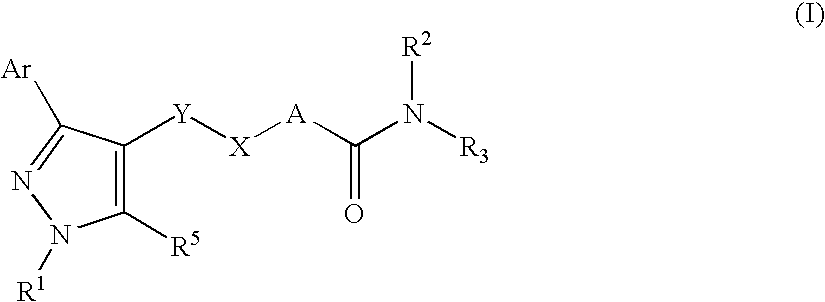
C1([R5])=C([Y][X][A]C(N([R3])[R2])=O)C([Ar])=NN1[R1]
